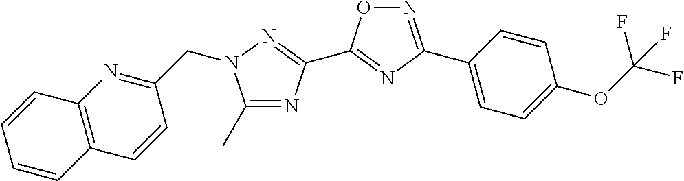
C1(C)=NC(C2=NC(C3=CC=C(OC(F)(F)F)C=C3)=NO2)=NN1CC1=NC2=C(C=C1)C=CC=C2
